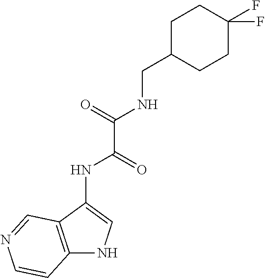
N1=CC2=C(C=C1)NC=C2NC(=O)C(=O)NCC1CCC(F)(F)CC1
